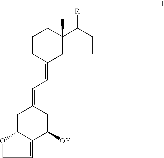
C1CC(=CC=C2CC3C(=CCO3)C([OY])C2)C2C(C)(C1)C([R])CC2
